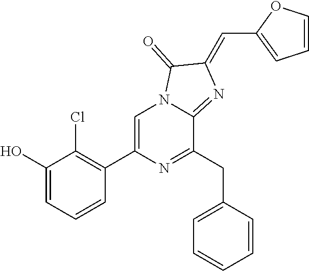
C1(O)=CC=CC(C2=CN3C(=NC(=CC4=CC=CO4)C3=O)C(CC3=CC=CC=C3)=N2)=C1Cl
